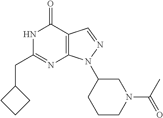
N1C(CC2CCC2)=NC2=C(C1=O)C=NN2C1CCCN(C(C)=O)C1
